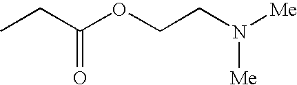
CCC(OCCN([Me])[Me])=O
